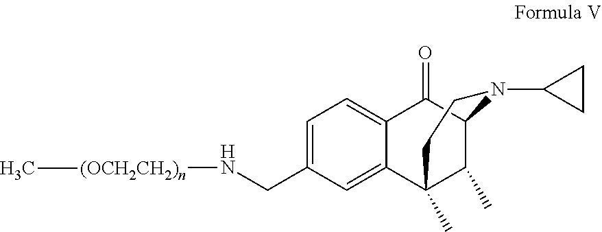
C1=C(CN[(OCH2CH2)n]C)C=C2C(=C1)C(=O)C1C(C)C2(C)CCN1C1CC1
